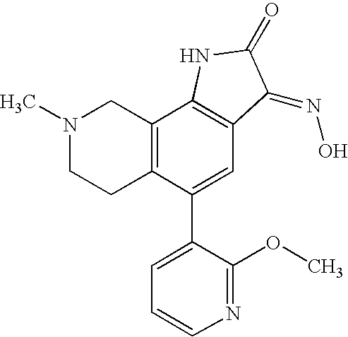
N1(C)CCC2=C(C1)C1=C(C=C2C2=CC=CN=C2OC)C(=NO)C(=O)N1
